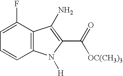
C12=C(C(F)=CC=C1)C(N)=C(C(=O)[OC(CH3)3])N2[H]
